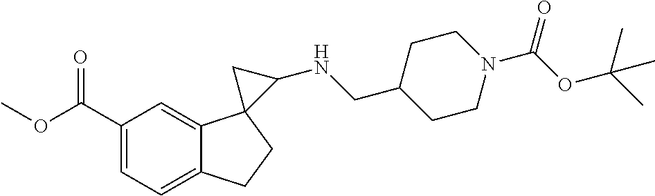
C1=C(C(OC)=O)C=C2C(=C1)CCC21C(NCC2CCN(C(OC(C)(C)C)=O)CC2)C1
